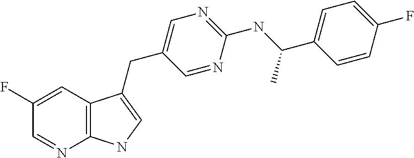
C1(F)=CC2=C(N=C1)NC=C2CC1=CN=C(NC(C2=CC=C(F)C=C2)C)N=C1
